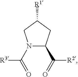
N1(C([R3])=O)C(C([R2])=O)CC([R1])C1
